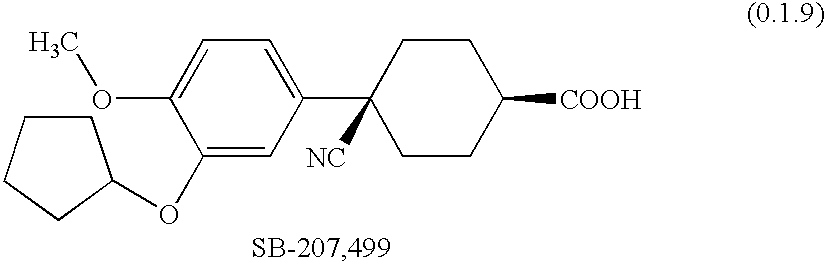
C1=C(OC2CCCC2)C(OC)=CC=C1C1([NC])CCC([COOH])CC1
